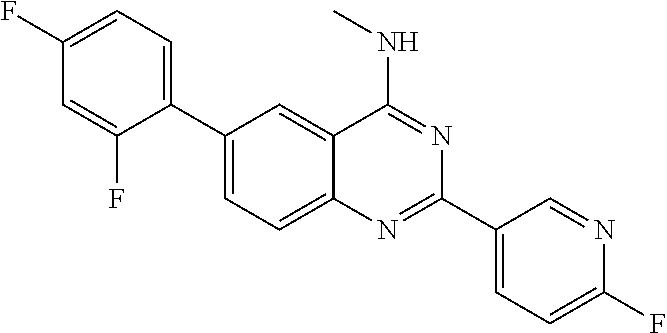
C1(C2=CC=C(F)C=C2F)=CC=C2C(=C1)C(NC)=NC(C1=CC=C(F)N=C1)=N2
